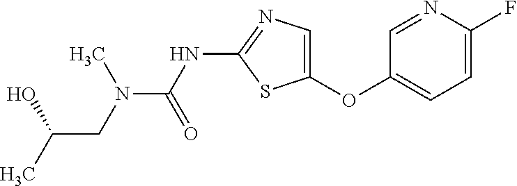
C1=NC(F)=CC=C1OC1=CN=C(NC(=O)N(CC(C)O)C)S1
